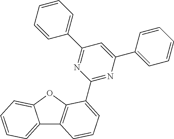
C12=CC=CC=C1OC1=C2C=CC=C1C1=NC(C2=CC=CC=C2)=CC(C2=CC=CC=C2)=N1
